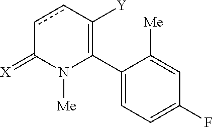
C1(C2=C([Y])ccC(=[X])N2[Me])=CC=C(F)C=C1[Me]
